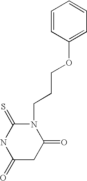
N1(CCCOC2=CC=CC=C2)C(=O)CC(=O)NC1=S
